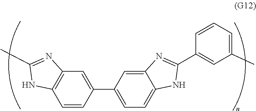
C1=CC(C2=CC=C3C(=C2)N=C(C2=CC(C)=CC=C2)N3)=CC2=C1NC(C)=N2
